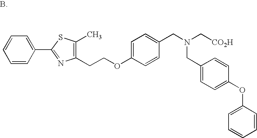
C1=CC(C2=NC(CCOC3=CC=C(CN(C[CO2H])CC4=CC=C(OC5=CC=CC=C5)C=C4)C=C3)=C(C)S2)=CC=C1
